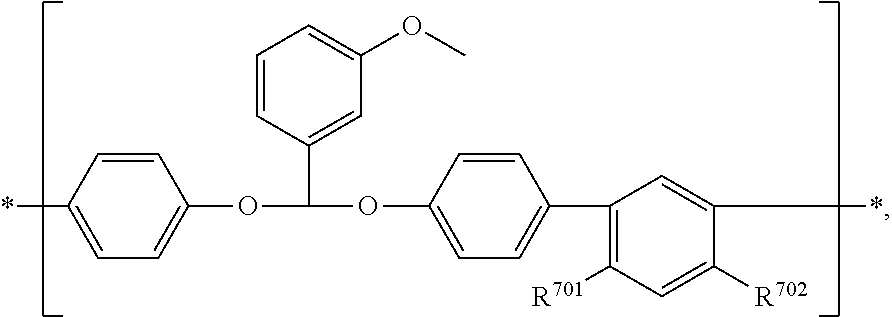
C1=CC(*)=CC=C1OC(C1=CC(OC)=CC=C1)OC1=CC=C(C2=C([R701])C=C([R702])C(*)=C2)C=C1
